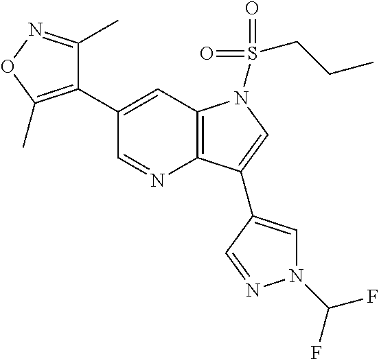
C12=C(C=C(C3=C(C)ON=C3C)C=N1)N(S(=O)(=O)CCC)C=C2C1=CN(C(F)F)N=C1
